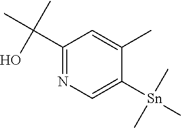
C1=C(C)C([Sn](C)(C)C)=CN=C1C(C)(C)O
